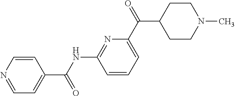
C1(C(NC2=NC(C(C3CCN(C)CC3)=O)=CC=C2)=O)=CC=NC=C1
